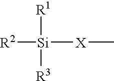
[R2][Si]([R1])([R3])[X]C
